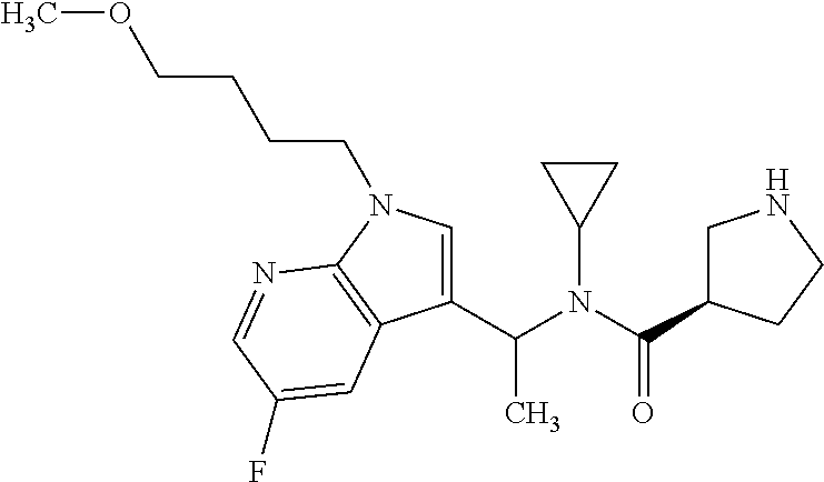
C1=C(C(N(C(=O)C2CNCC2)C2CC2)C)C2=C(N1CCCCOC)N=CC(F)=C2
